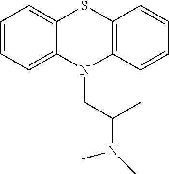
C1=CC=C2C(=C1)SC1=C(N2CC(C)N(C)C)C=CC=C1
